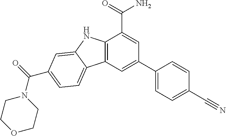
C12=C(C=C(C3=CC=C(C#N)C=C3)C=C1C(N)=O)C1=CC=C(C(N3CCOCC3)=O)C=C1N2
